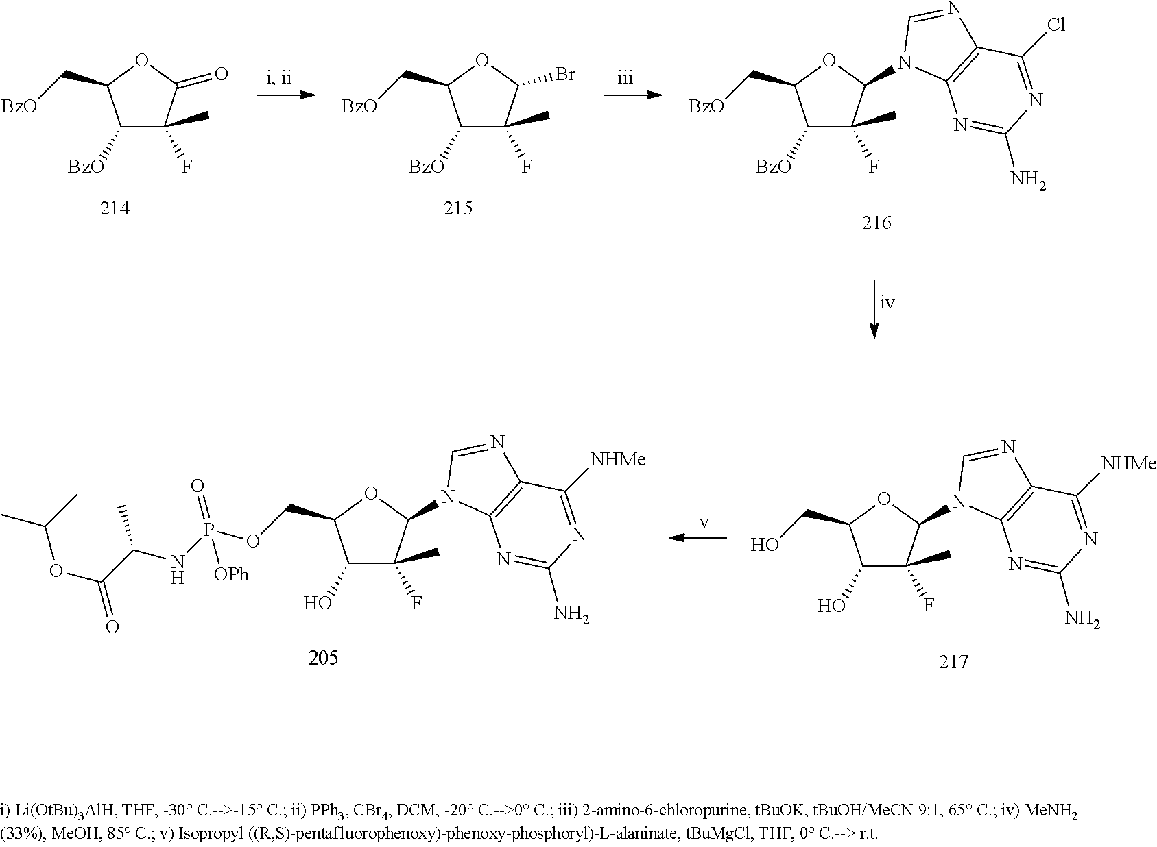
C1([BzO])C(F)(C)C(=O)OC1C[BzO].C1([BzO])C(F)(C)C(Br)OC1C[BzO].C1([BzO])C(F)(C)C(N2C3=C(N=C2)C(Cl)=NC(N)=N3)OC1C[BzO].C1(O)C(F)(C)C(N2C3=C(N=C2)C([NHMe])=NC(N)=N3)OC1CO.C1(N2C3=C(N=C2)C([NHMe])=NC(N)=N3)OC(COP(NC(C(OC(C)C)=O)C)(=O)[OPh])C(O)C1(F)C
